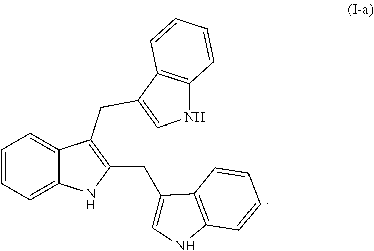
C1=CC=C2C(=C1)C(CC1=CNC3=C1C=CC=C3)=C(CC1=CNC3=C1C=CC=C3)N2
